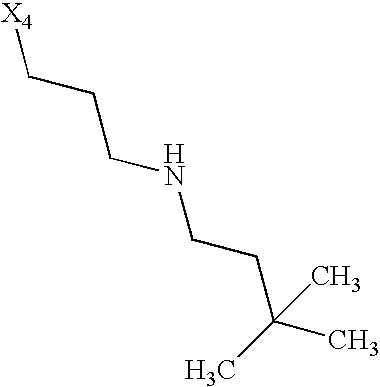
[X4]CCCNCCC(C)(C)C
